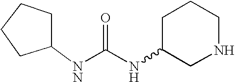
C1CC([NN]C(NC2CNCCC2)=O)CC1
